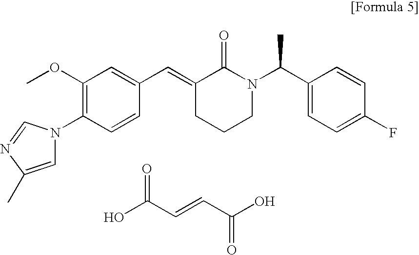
COC1=C(N2C=C(C)N=C2)C=CC(C=C2CCCN(C(C3=CC=C(F)C=C3)C)C2=O)=C1.OC(C=CC(O)=O)=O
